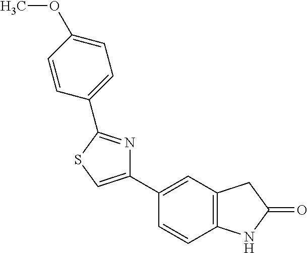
C1(C2=CC3=C(C=C2)NC(=O)C3)=CSC(C2=CC=C(OC)C=C2)=N1
